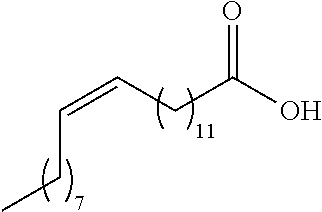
C(=CCC(O)=O)CC
